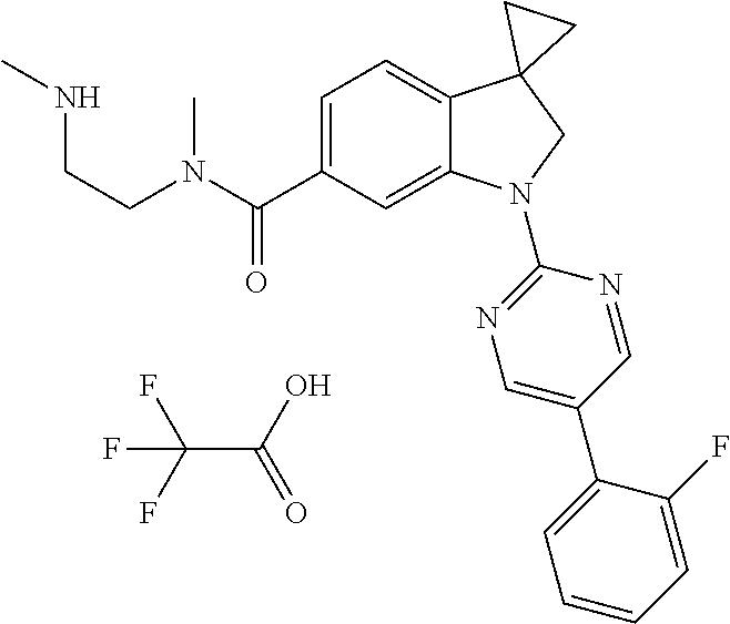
N(C(C1=CC=C2C(=C1)N(C1=NC=C(C3=CC=CC=C3F)C=N1)CC21CC1)=O)(C)CCNC.C(C(F)(F)F)(=O)O
